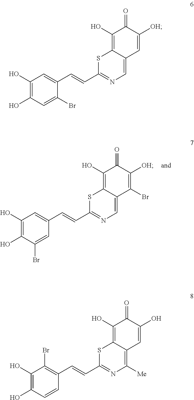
C1(O)=C(O)C(Br)=CC(C=CC2=NC=C3C(=C(O)C(=O)C([OH])=C3Br)S2)=C1.C1(O)=C(O)C=C(Br)C(C=CC2=NC=C3C(=C(O)C(=O)C([OH])=C3)S2)=C1.C1(O)=C(O)C=CC(C=CC2=NC([Me])=C3C(=C(O)C(=O)C(O)=C3)S2)=C1Br
